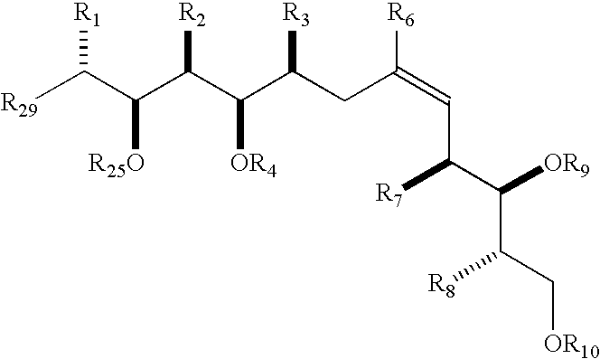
[R29]C(C([R25O])C(C(C(CC(=CC(C([OR9])C(C[OR10])[R8])[R7])[R6])[R3])[OR4])[R2])[R1]
